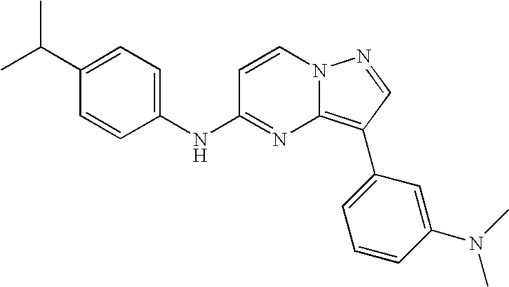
C1(C(C)C)=CC=C(NC2=NC3=C(C4=CC=CC(N(C)C)=C4)C=NN3C=C2)C=C1
